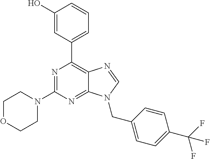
N1=C(N2CCOCC2)N=C2C(=C1C1=CC=CC(O)=C1)N=CN2CC1=CC=C(C(F)(F)F)C=C1
